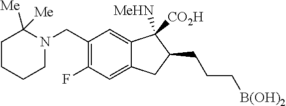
C1(CN2C([Me])([Me])CCCC2)=C(F)C=C2C(=C1)C([MeHN])([CO2H])C(CCC[B(OH)2])C2
